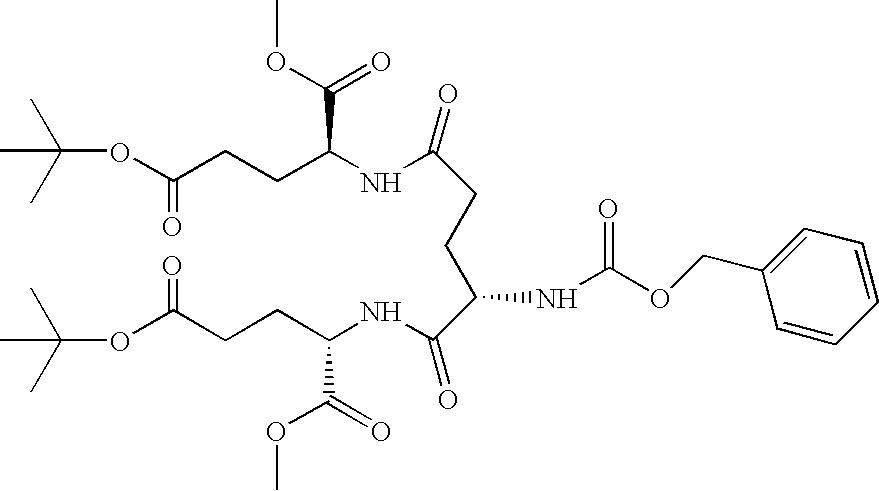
O(C(CCC(NC(CCC(C(NC(CCC(OC(C)(C)C)=O)C(OC)=O)=O)NC(=O)OCC1=CC=CC=C1)=O)C(OC)=O)=O)C(C)(C)C
